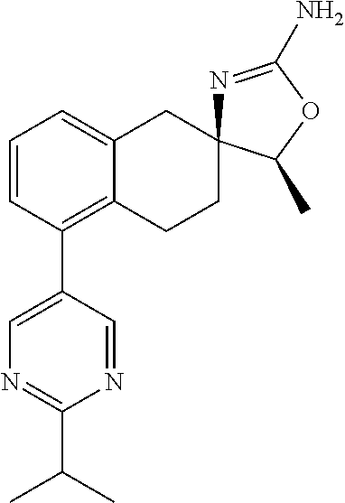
C1=CC(C2=CN=C(C(C)C)N=C2)=C2C(=C1)CC1(CC2)N=C(N)OC1C
